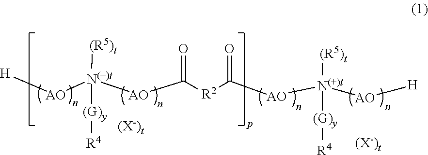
[(X-)t].[AO]([N(+)t]([AO]C([R2]C([AO][N(+)t]([AO][H])([(R5)t])[(G)y][R4])=O)=O)([(R5)t])[(G)y][R4])[H].[(X-)t]
